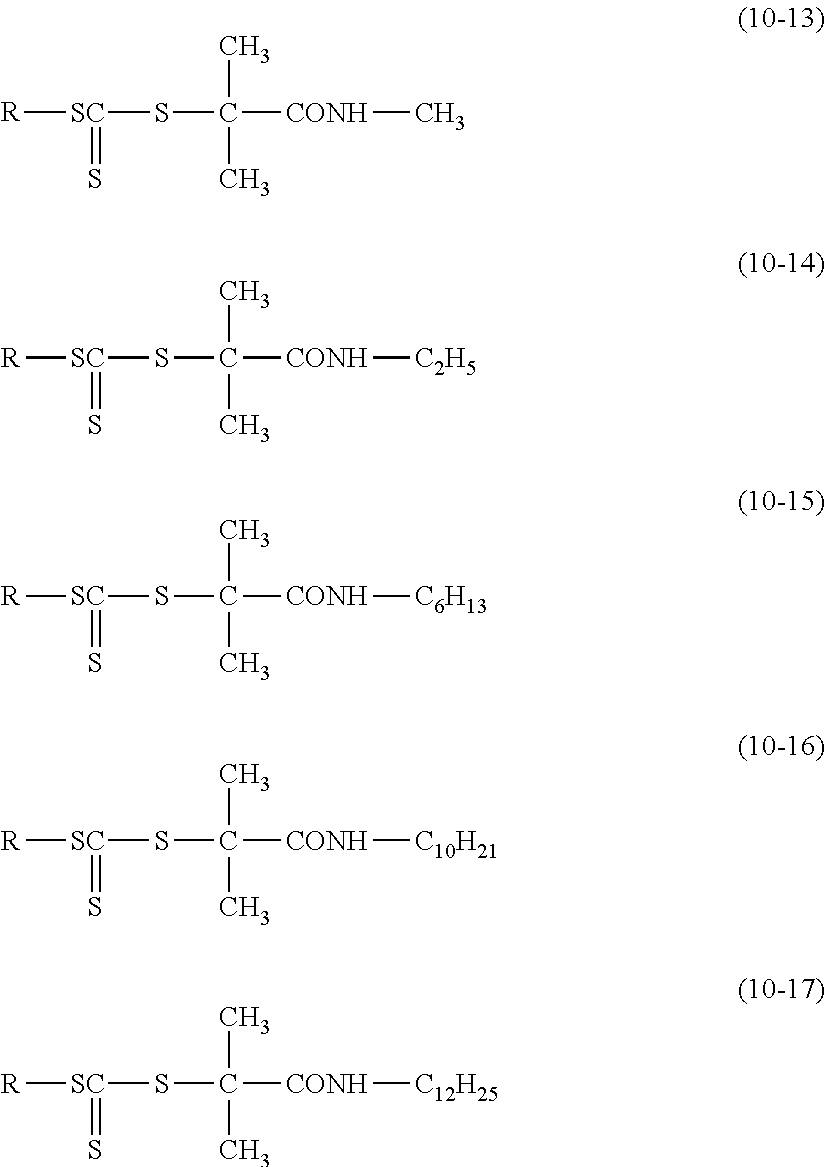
[R][SC](SC([CONH]C)(C)C)=S.[R][SC](SC([CONH][C2H5])(C)C)=S.[R][SC](SC([CONH][C6H13])(C)C)=S.[R][SC](SC([CONH][C10H21])(C)C)=S.[R][SC](SC([CONH][C12H25])(C)C)=S
